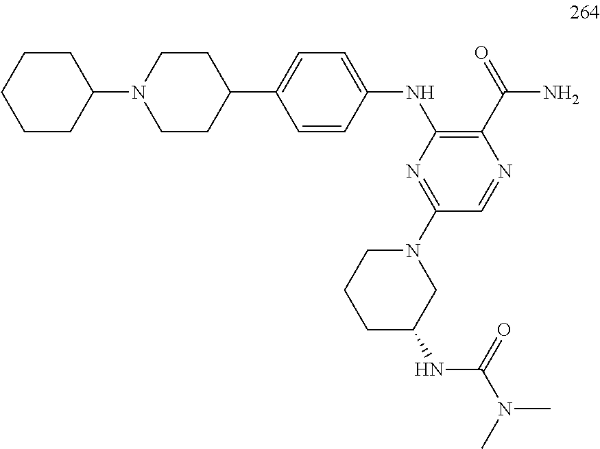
C1=CC(NC2=C(C(=O)N)N=CC(N3CCCC(NC(N(C)C)=O)C3)=N2)=CC=C1C1CCN(C2CCCCC2)CC1
